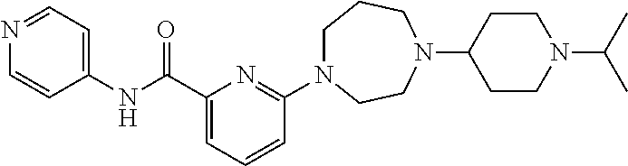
C1N(C2=NC(C(NC3=CC=NC=C3)=O)=CC=C2)CCN(C2CCN(C(C)C)CC2)CC1
